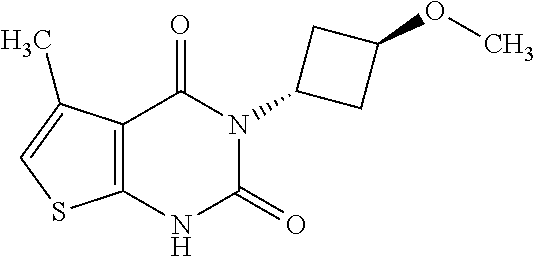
C12=C(NC(=O)N(C3CC(OC)C3)C1=O)SC=C2C
